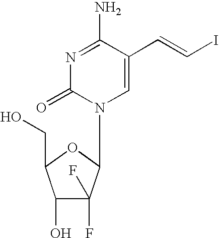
C1=C(C=CI)C(N)=NC(=O)N1C1C(F)(F)C(O)C(CO)O1
